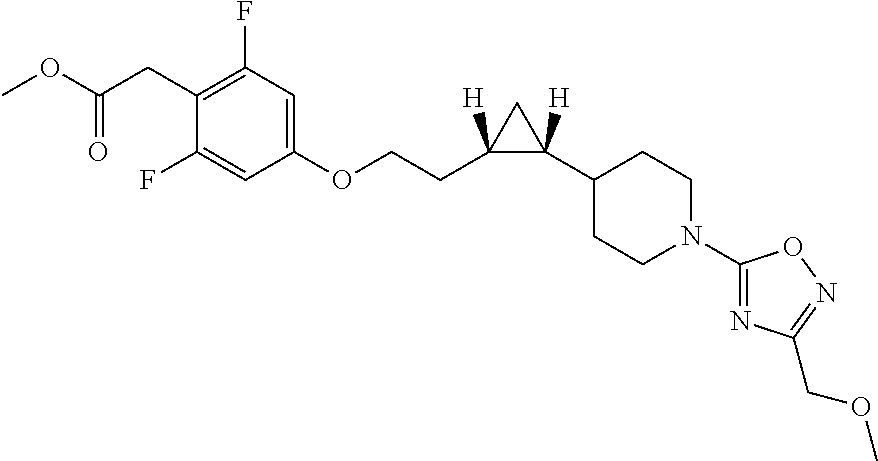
C1(OCCC2([H])C(C3CCN(C4=NC(COC)=NO4)CC3)([H])C2)=CC(F)=C(CC(=O)OC)C(F)=C1
